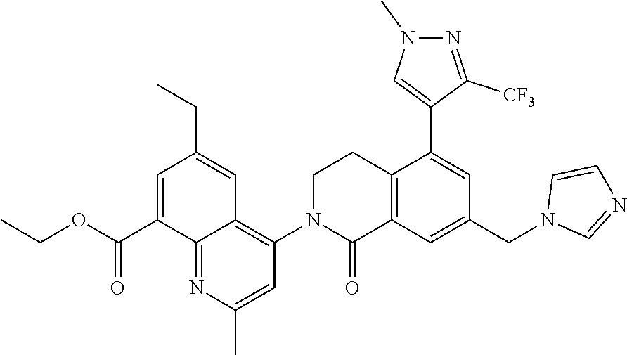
O=C(OCC)C1=CC(CC)=CC2=C(N3C(=O)C4=C(CC3)C(C3=CN(C)N=C3[CF3])=CC(CN3C=NC=C3)=C4)C=C(C)N=C12
